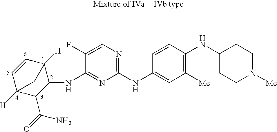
C1=CC2([H])C(NC3=NC(NC4=CC([Me])=C(NC5CCN([Me])CC5)C=C4)=NC=C3F)C(C(=O)N)C1([H])C2
